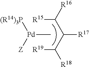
C([R15])(C(C([R19])[R18])[R17])[R16].[(R14)3P][Pd]([Z])C
